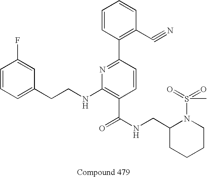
C1=CC=C(CCNC2=C(C(NCC3CCCCN3S(=O)(=O)C)=O)C=CC(C3=C(C#N)C=CC=C3)=N2)C=C1F
